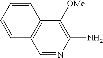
C1=NC(N)=C([OMe])C2=C1C=CC=C2
